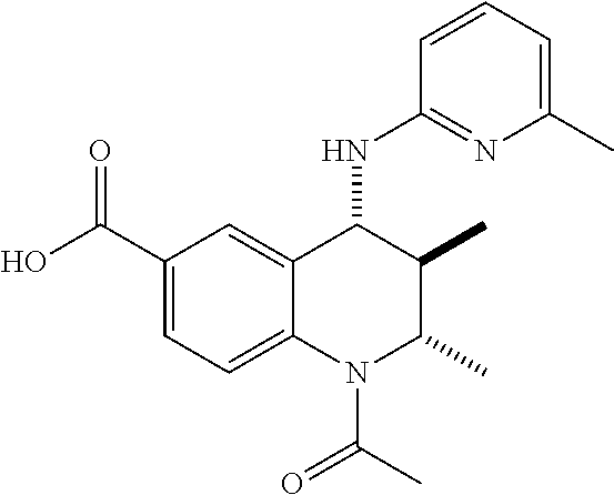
C1(C(=O)O)=CC=C2C(=C1)C(NC1=NC(C)=CC=C1)C(C)C(C)N2C(=O)C
